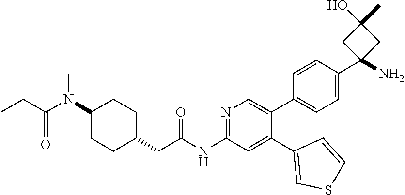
C1(N(C(CC)=O)C)CCC(CC(NC2=NC=C(C3=CC=C(C4(N)CC(O)(C)C4)C=C3)C(C3=CSC=C3)=C2)=O)CC1
